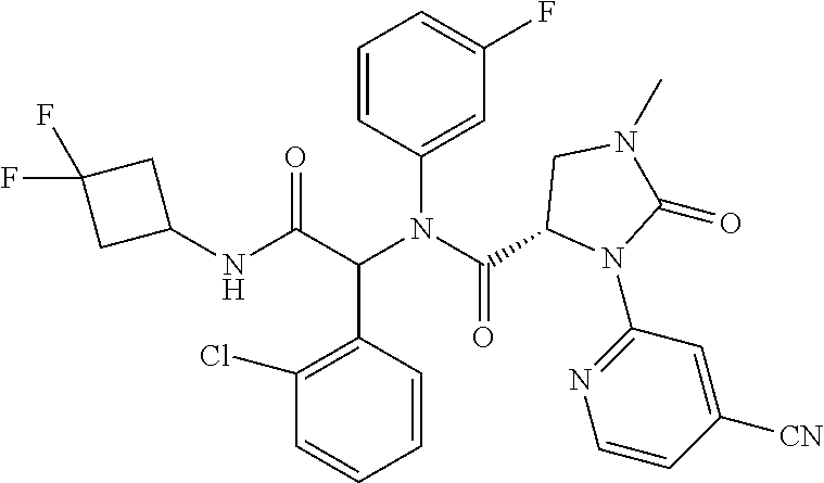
C1=CC(C(C(NC2CC(F)(F)C2)=O)N(C(=O)C2N(C3=NC=CC([CN])=C3)C(=O)N(C)C2)C2=CC(F)=CC=C2)=C(Cl)C=C1
